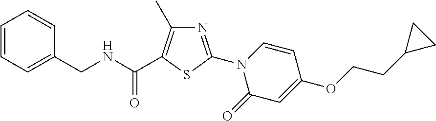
N1=C(N2C(=O)C=C(OCCC3CC3)C=C2)SC(C(NCC2=CC=CC=C2)=O)=C1C
